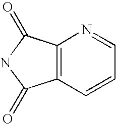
C12=C(C(=O)NC1=O)N=CC=C2
